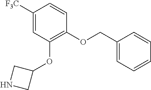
C1([F3C])=CC(OC2CNC2)=C(OCC2=CC=CC=C2)C=C1
